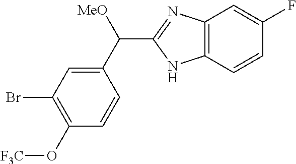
C12=C(C=CC(F)=C1)NC(C(C1=CC(Br)=C(O[F3C])C=C1)[MeO])=N2
